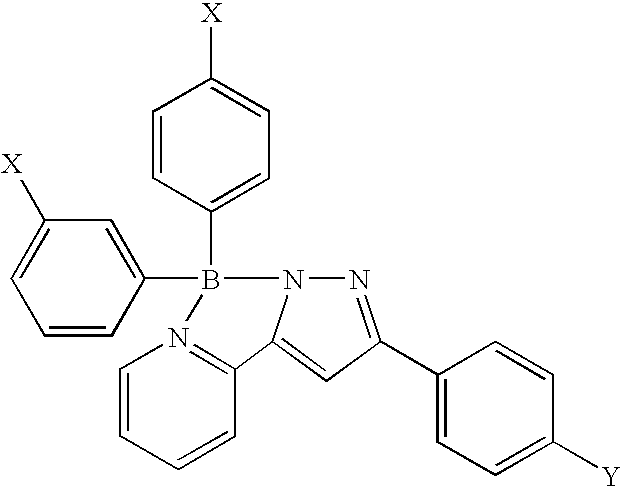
C1=CC(B2(C3=CC=C([X])C=C3)N3=C(C=CC=C3)C3=CC(C4=CC=C([Y])C=C4)=NN23)=CC([X])=C1
